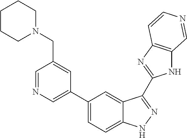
C1(C2=CN=CC(CN3CCCCC3)=C2)=CC=C2C(=C1)C(C1=NC3=C(N1)C=NC=C3)=NN2
